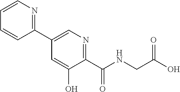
C1(C2=CN=C(C(NCC(O)=O)=O)C(O)=C2)=NC=CC=C1
